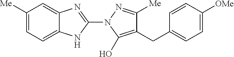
C1([Me])=CC=C2C(=C1)N=C(N1C(O)=C(CC3=CC=C([OMe])C=C3)C([Me])=N1)N2
